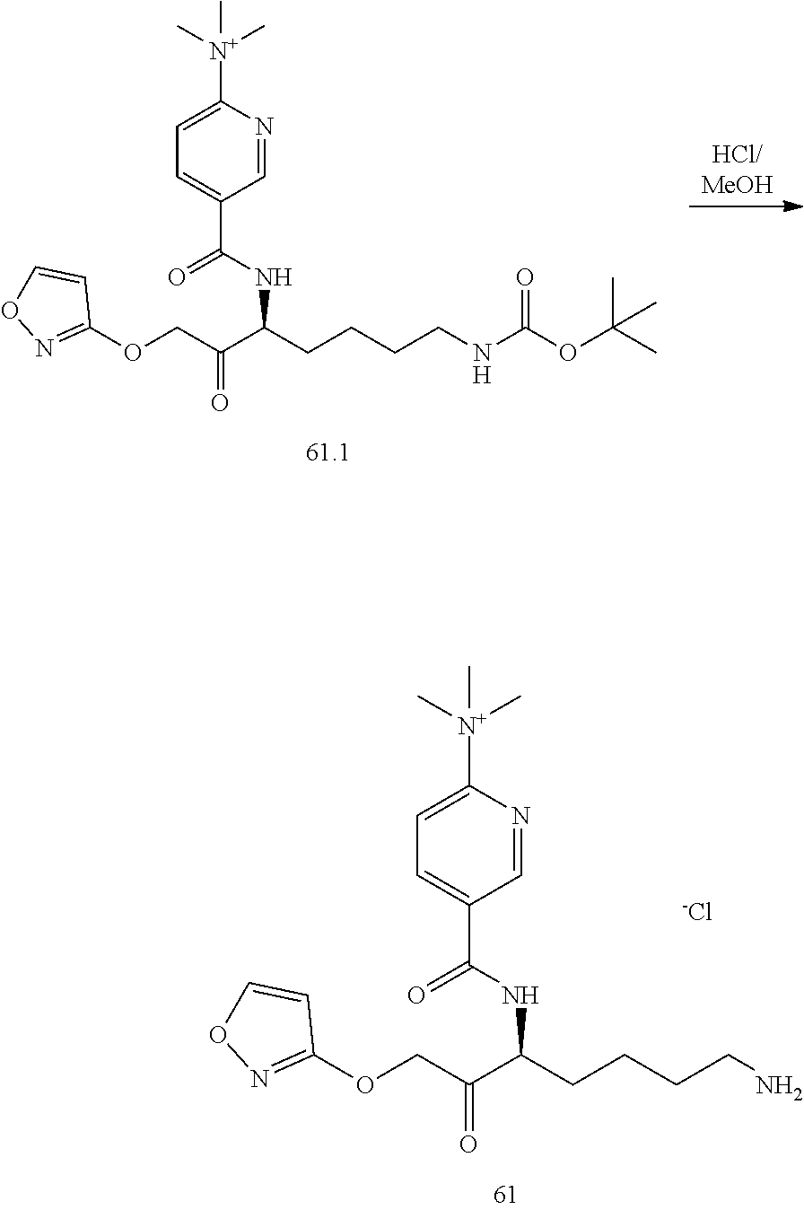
C1(C(NC(C(COC2=NOC=C2)=O)CCCCN)=O)=CC=C([N+](C)(C)C)N=C1.[-Cl].[HCl/MeOH].C1(C(NC(C(COC2=NOC=C2)=O)CCCCNC(OC(C)(C)C)=O)=O)=CC=C([N+](C)(C)C)N=C1
